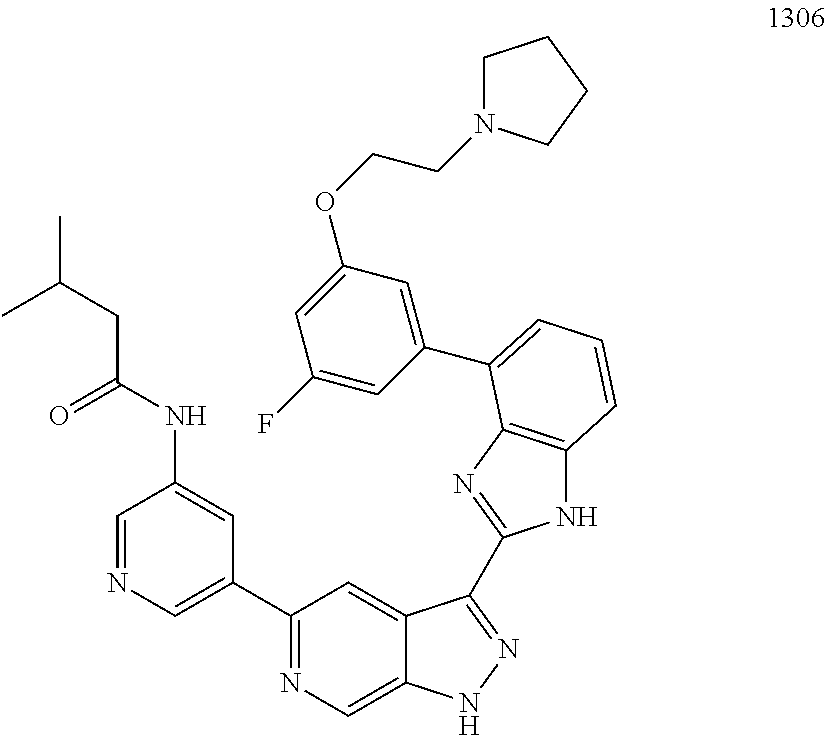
C1=NC=C(C2=NC=C3C(=C2)C(C2=NC4=C(N2)C=CC=C4C2=CC(OCCN4CCCC4)=CC(F)=C2)=NN3)C=C1NC(=O)CC(C)C
